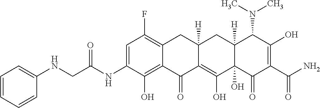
C1=C(NC(CNC2=CC=CC=C2)=O)C(O)=C2C(=C1F)CC1([H])C(=C(O)C3(O)C([H])(C1)C(N(C)C)C(O)=C(C(N)=O)C3=O)C2=O
